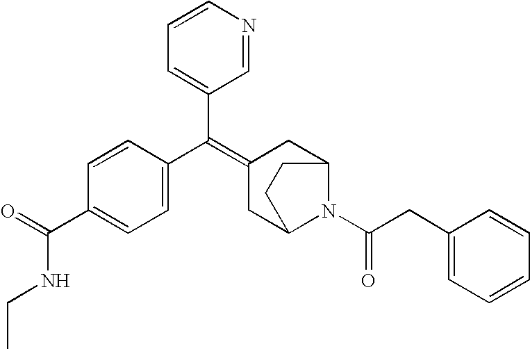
C1=NC=CC=C1C(=C1CC2N(C(CC3=CC=CC=C3)=O)C(C1)CC2)C1=CC=C(C(=O)NCC)C=C1
